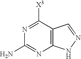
C12=C(C([X3])=NC(N)=N1)C=NN2
